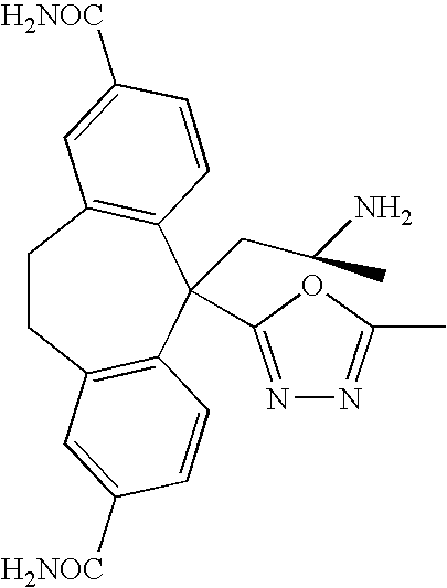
C1CC2=C(C=CC([H2NOC])=C2)C(CC(N)C)(C2=NN=C(C)O2)C2=C1C=C([H2NOC])C=C2
